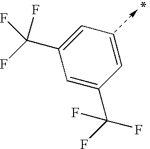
C1=C(C(F)(F)F)C=CC=C1C(F)(F)F
